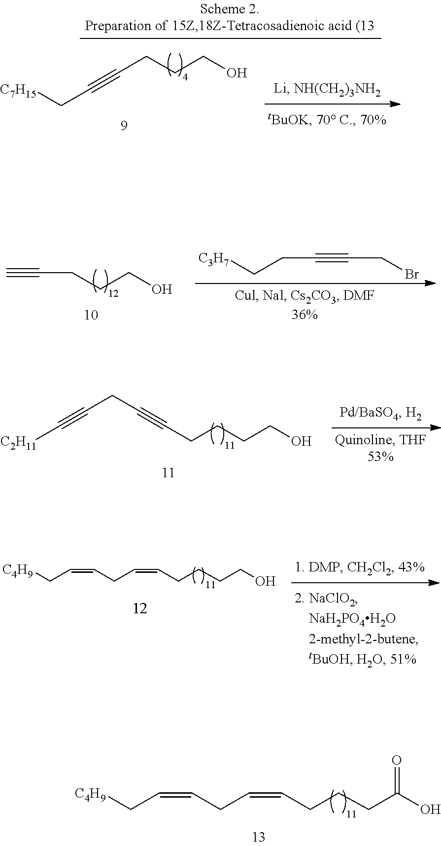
C(CC#CCBr)[C3H7].C#CCCCO.[C2H11]C#CCC#CCCCCO.[C7H15]CC#CCCCO.C(CCO)CC=CCC=CC[C4H9].C(CC(O)=O)CC=CCC=CC[C4H9]
